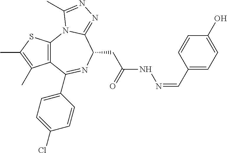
C12=C(SC(C)=C1C)N1C(=NN=C1C)C(CC(NN=CC1=CC=C(O)C=C1)=O)N=C2C1=CC=C(Cl)C=C1
